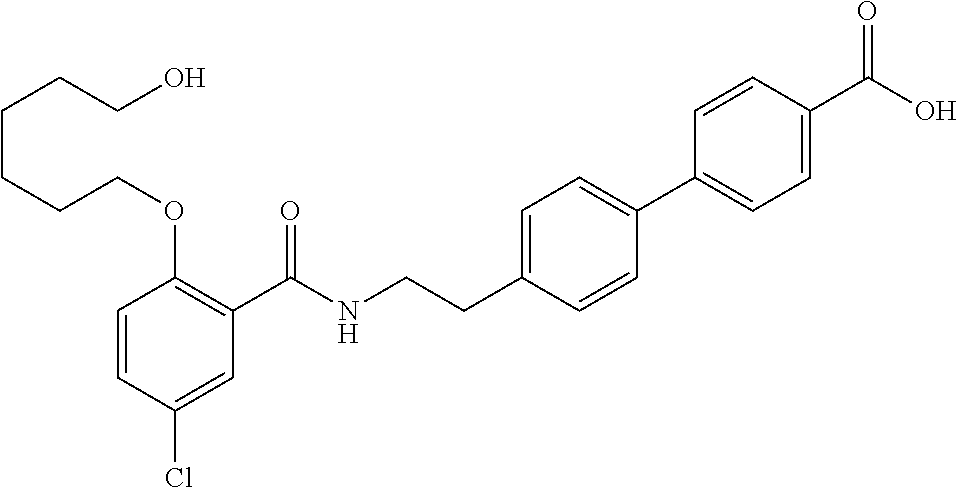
C1=CC(Cl)=CC(C(NCCC2=CC=C(C3=CC=C(C(O)=O)C=C3)C=C2)=O)=C1OCCCCCCO
